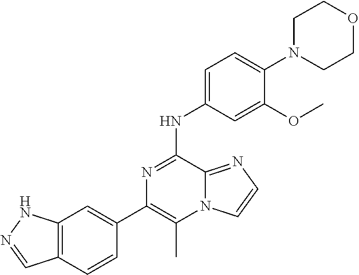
C1(C2=CC3=C(C=C2)C=NN3)=C(C)N2C(=NC=C2)C(NC2=CC=C(N3CCOCC3)C(OC)=C2)=N1
